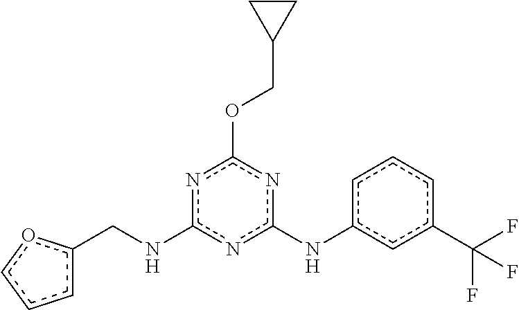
n1c(NCc2ccco2)nc(Nc2cccc(C(F)(F)F)c2)nc1OCC1CC1
